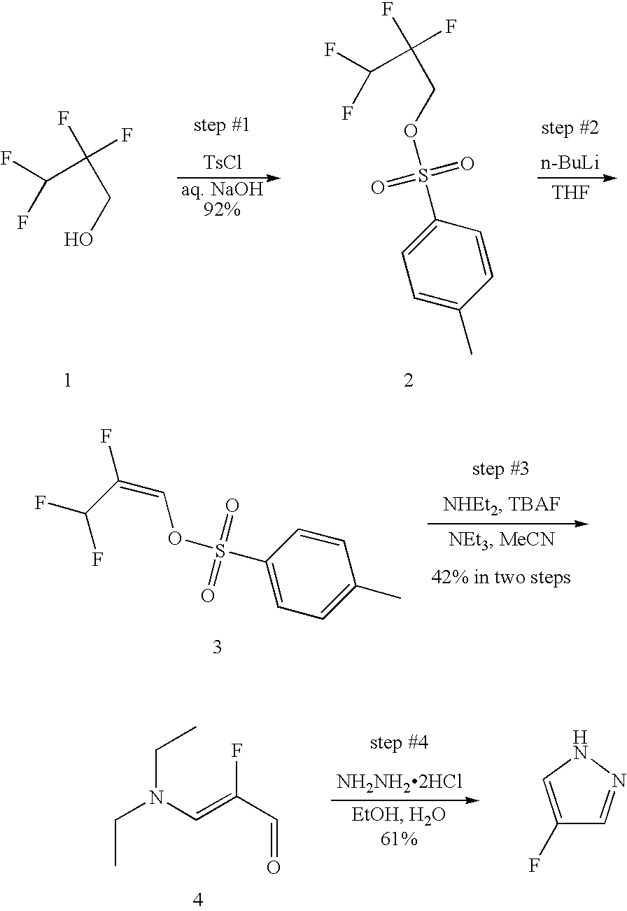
[NH2NH22HCl].N(C=C(C=O)F)(CC)CC.C1(F)=CNN=C1.[TsCl].[n-BuLi].[THF].FC(C(CO)(F)F)F.FC(C(COS(C1=CC=C(C)C=C1)(=O)=O)(F)F)F.C1=CC(S(OC=C(F)C(F)F)(=O)=O)=CC=C1C
